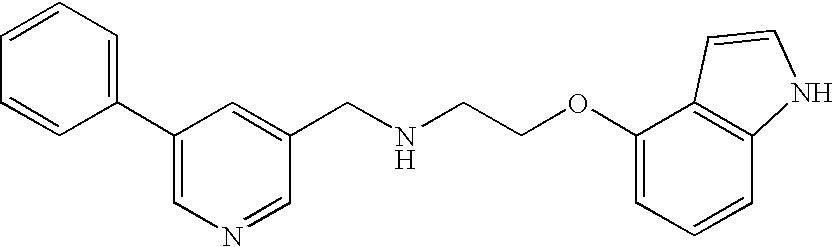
C1=CC(C2=CN=CC(CNCCOC3=CC=CC4=C3C=CN4)=C2)=CC=C1
